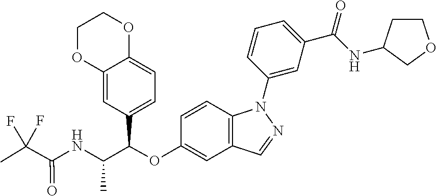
C12=C(C=CC(OC(C3=CC=C4C(=C3)OCCO4)C(NC(C(C)(F)F)=O)C)=C1)N(C1=CC(C(NC3CCOC3)=O)=CC=C1)N=C2
